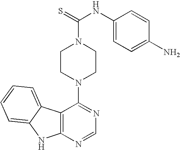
C12=C(N=CN=C1N1CCN(C(=S)NC3=CC=C(N)C=C3)CC1)NC1=CC=CC=C21
